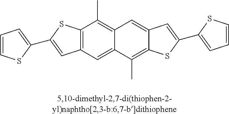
C12=C(C=C3C(=C1C)C=C1C(=C3C)SC(C3=CC=CS3)=C1)C=C(C1=CC=CS1)S2
